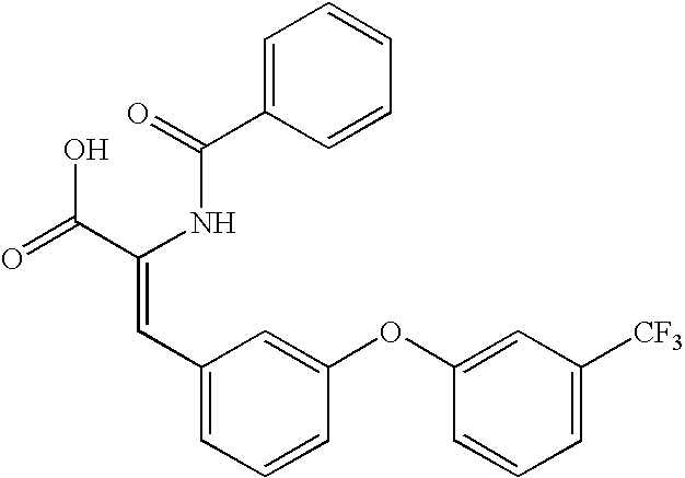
C1=C(C(=O)NC(C(=O)O)=CC2=CC=CC(OC3=CC([CF3])=CC=C3)=C2)C=CC=C1
